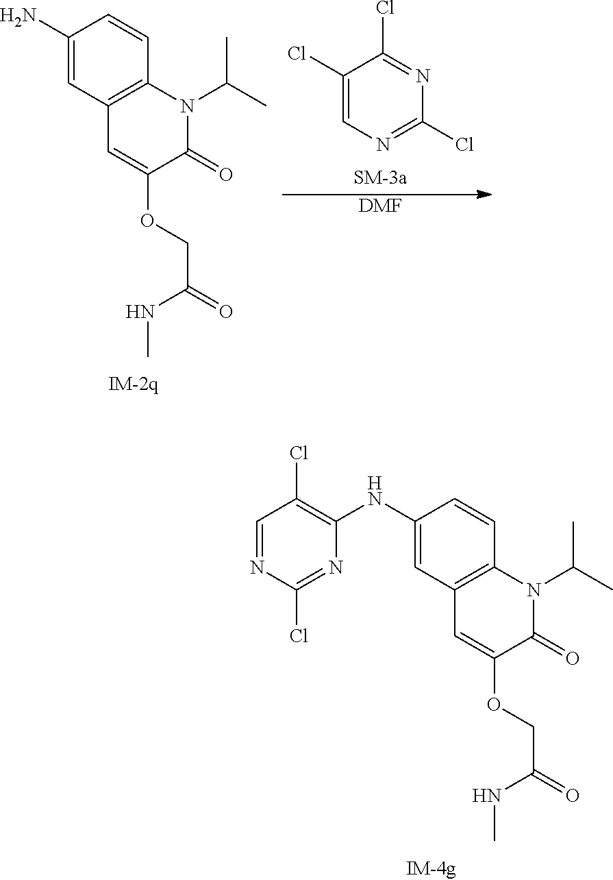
C1(NC2=C(Cl)C=NC(Cl)=N2)=CC2=C(C=C1)N(C(C)C)C(=O)C(OCC(=O)NC)=C2.C1(N)=CC2=C(C=C1)N(C(C)C)C(=O)C(OCC(=O)NC)=C2.C1(Cl)=CN=C(Cl)N=C1Cl.[DMF]
